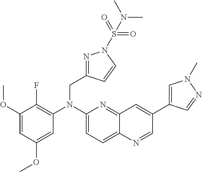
C1=C(OC)C=C(OC)C(F)=C1N(C1=CC=C2C(=N1)C=C(C1=CN(C)N=C1)C=N2)CC1=NN(S(=O)(=O)N(C)C)C=C1
